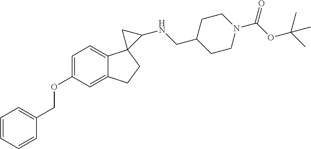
C1(OCC2=CC=CC=C2)=CC=C2C(=C1)CCC21C(NCC2CCN(C(OC(C)(C)C)=O)CC2)C1
